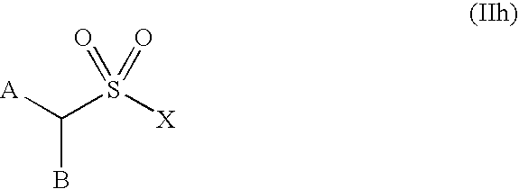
[A]C(S([X])(=O)=O)B
